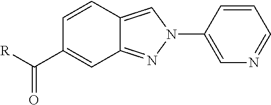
C1=CC(C([R])=O)=CC2=NN(C3=CN=CC=C3)C=C12
